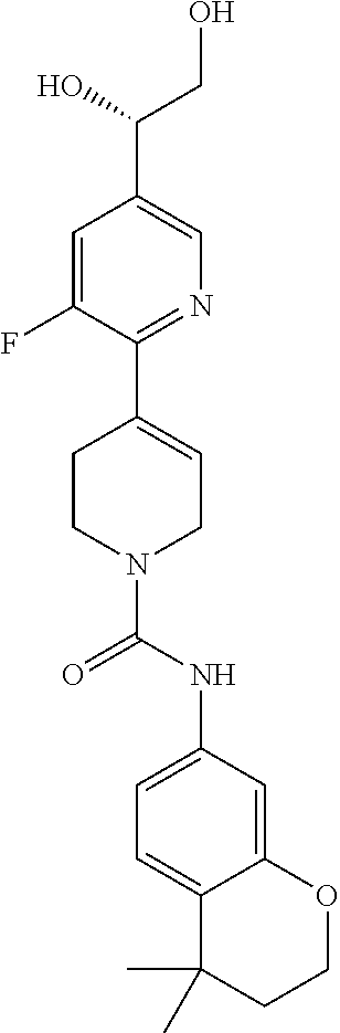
C1=C(F)C(C2=CCN(C(NC3=CC=C4C(=C3)OCCC4(C)C)=O)CC2)=NC=C1C(O)CO
